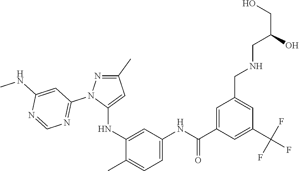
C1(C)=NN(C2=NC=NC(NC)=C2)C(NC2=CC(NC(C3=CC(CNCC(CO)O)=CC(C(F)(F)F)=C3)=O)=CC=C2C)=C1
